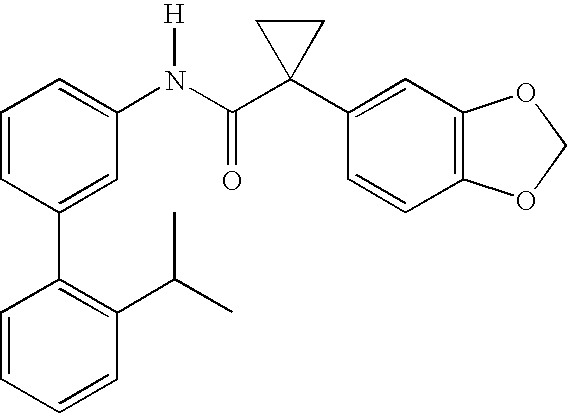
C1(C2=CC(N(C(C3(C4=CC5=C(C=C4)OCO5)CC3)=O)[H])=CC=C2)=C(C(C)C)C=CC=C1
